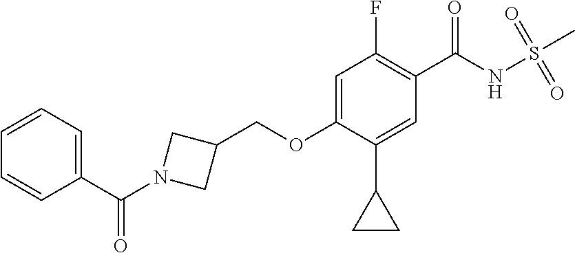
C1=C(OCC2CN(C(C3=CC=CC=C3)=O)C2)C(C2CC2)=CC(C(NS(=O)(=O)C)=O)=C1F
